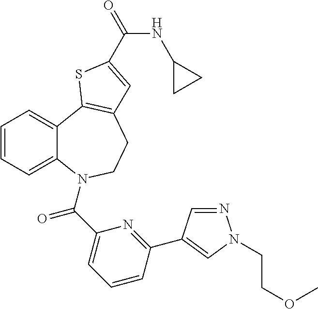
N1=CC(C2=NC(C(=O)N3C4=CC=CC=C4C4=C(CC3)C=C(C(=O)NC3CC3)S4)=CC=C2)=CN1CCOC
